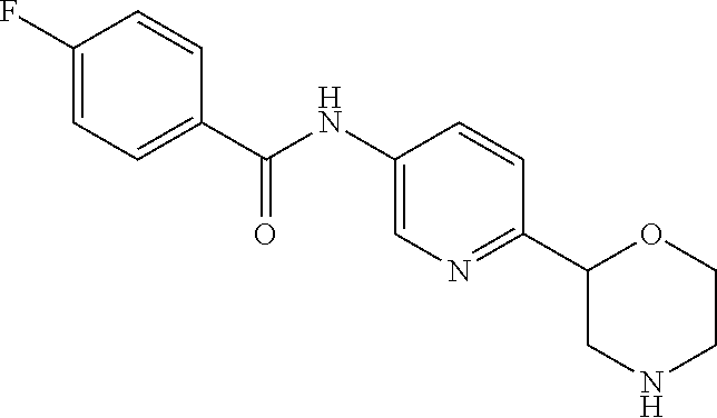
C(C1=CC=C(F)C=C1)(NC1=CN=C(C2CNCCO2)C=C1)=O
